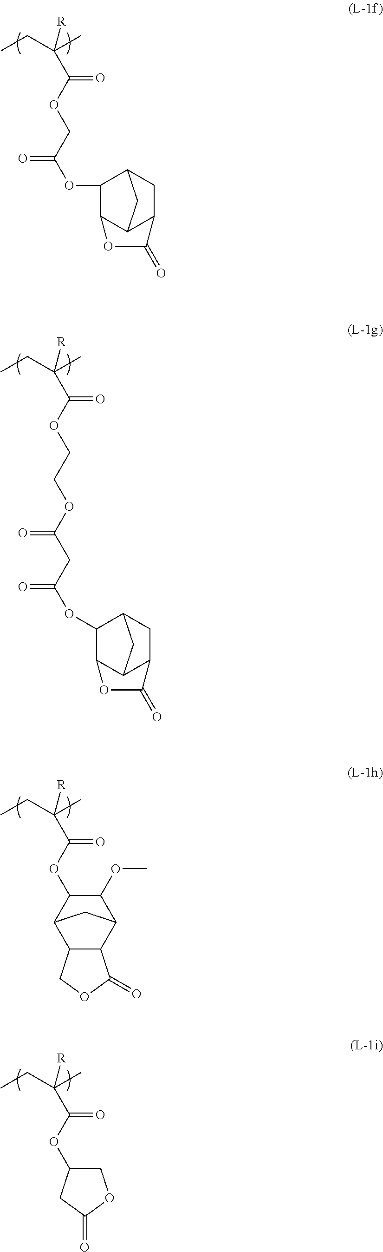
C(OC(C([R])(C)CC)=O)C(OC1C2C3C(CC1C3)C(=O)O2)=O.C(OC(C([R])(C)CC)=O)COC(CC(=O)OC1C2C3C(CC1C3)C(=O)O2)=O.C1(OC(C([R])(C)CC)=O)C2C3C(C(C1OC)C2)C(=O)OC3.C1(OC(C([R])(C)CC)=O)COC(=O)C1
